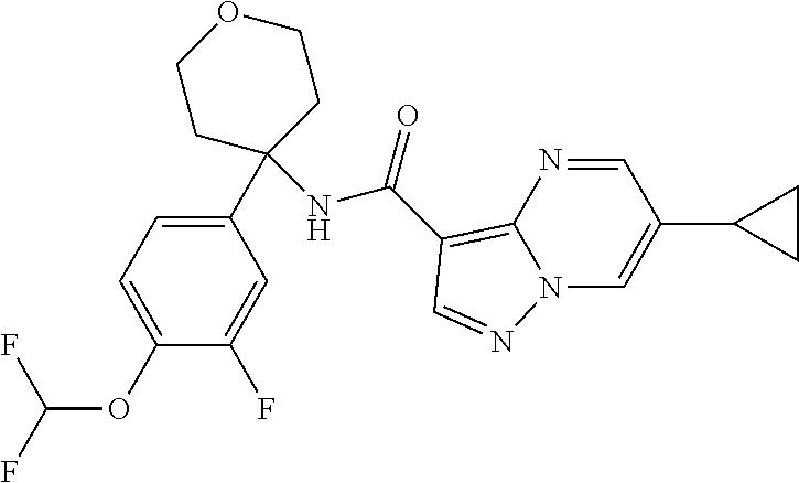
C1(OC(F)F)=CC=C(C2(NC(=O)C3=C4N(C=C(C5CC5)C=N4)N=C3)CCOCC2)C=C1F
